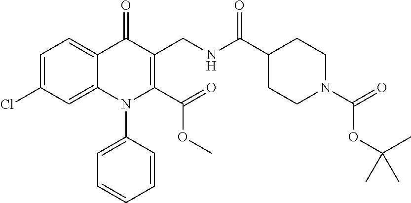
C1=C(Cl)C=C2C(=C1)C(=O)C(CNC(C1CCN(C(OC(C)(C)C)=O)CC1)=O)=C(C(=O)OC)N2C1=CC=CC=C1
